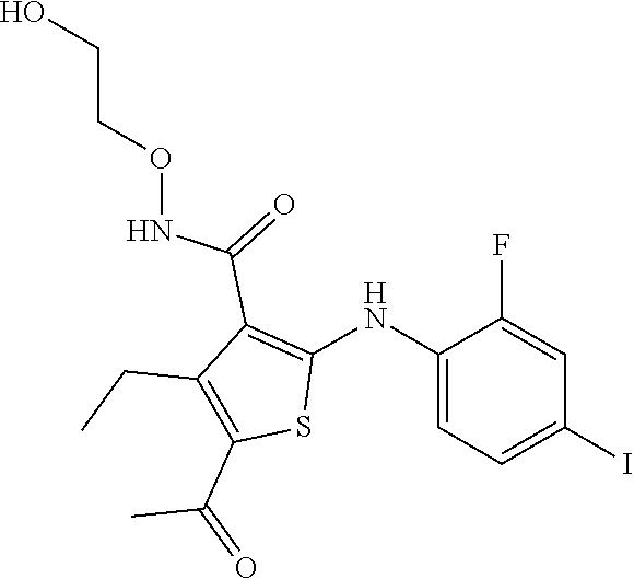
C1(NC2=C(C(=O)NOCCO)C(CC)=C(C(=O)C)S2)=CC=C(I)C=C1F
